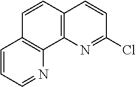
C12=C(N=C(Cl)C=C1)C1=C(C=C2)C=CC=N1
